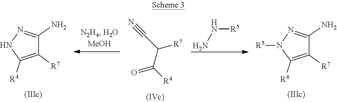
N(N)[R5].C1([R7])=C([R4])NN=C1N.C([R7])(C(=O)[R4])C#N.C1([R7])=C([R4])N([R5])N=C1N
